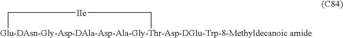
[Glu-DAsn-Gly-Asp-DAla-Asp-Ala-Gly-Thr-Asp-DGlu-Trp-8-Methyldecanoic amide]1C[IIe]C1
